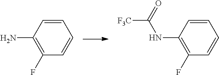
C1(F)=C(N)C=CC=C1.C1(F)=C(NC(=O)[F3C])C=CC=C1
